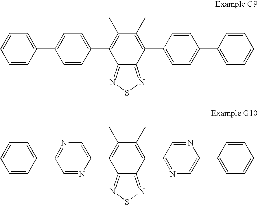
C1(C2=CC=C(C3=CC=CC=C3)C=C2)=C(C)C(C)=C(C2=CC=C(C3=CC=CC=C3)C=C2)C2=NSN=C12.C1(C2=CN=C(C3=CC=CC=C3)C=N2)=C(C)C(C)=C(C2=NC=C(C3=CC=CC=C3)N=C2)C2=NSN=C12
